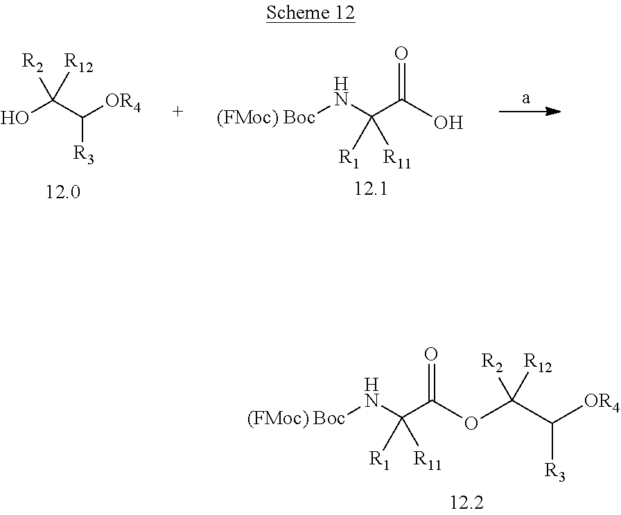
[ (FMoc) Boc]NC(C(OC(C([OR4])[R3])([R2])[R12])=O)([R1])[R11].[ (FMoc) Boc]NC(C(O)=O)([R1])[R11].OC([R2])(C([OR4])[R3])[R12]
